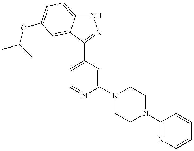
N1C2=CC=C(OC(C)C)C=C2C(C2=CC=NC(N3CCN(C4=NC=CC=C4)CC3)=C2)=N1
